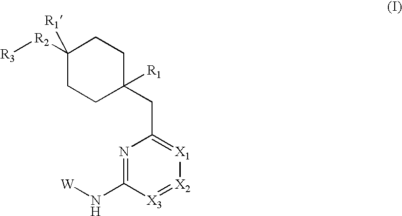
N1=C(N[W])[X3]=[X2][X1]=C1CC1([R1])CCC([R2][R3])([R1])CC1
